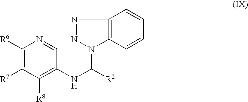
C1([R6])=C([R7])C([R8])=C(NC([R2])N2C3=C(N=N2)C=CC=C3)C=N1
